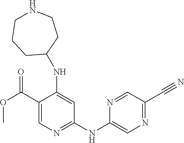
C1(NC2=CN=C(C#N)C=N2)=NC=C(C(OC)=O)C(NC2CCNCCC2)=C1
